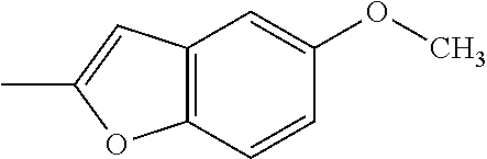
C12=C(C=C(OC)C=C1)C=C(C)O2
